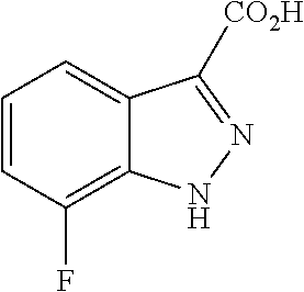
C1=CC(F)=C2C(=C1)C([CO2H])=NN2
